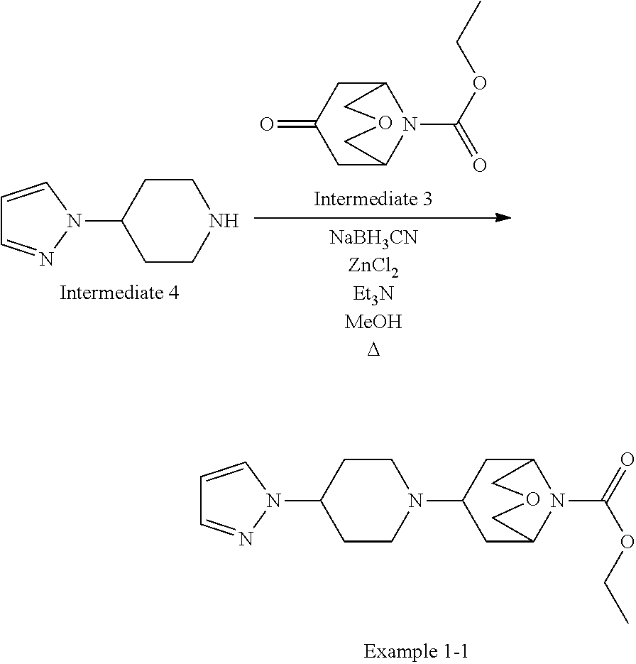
C1=CN(C2CCN(C3CC4N(C(=O)OCC)C(C3)COC4)CC2)N=C1.C1=CN(C2CCNCC2)N=C1.C12CC(=O)CC(N1C(OCC)=O)COC2
